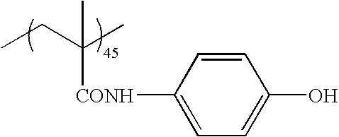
C(C)(CC)(C)[CONH]C1=CC=C(O)C=C1
